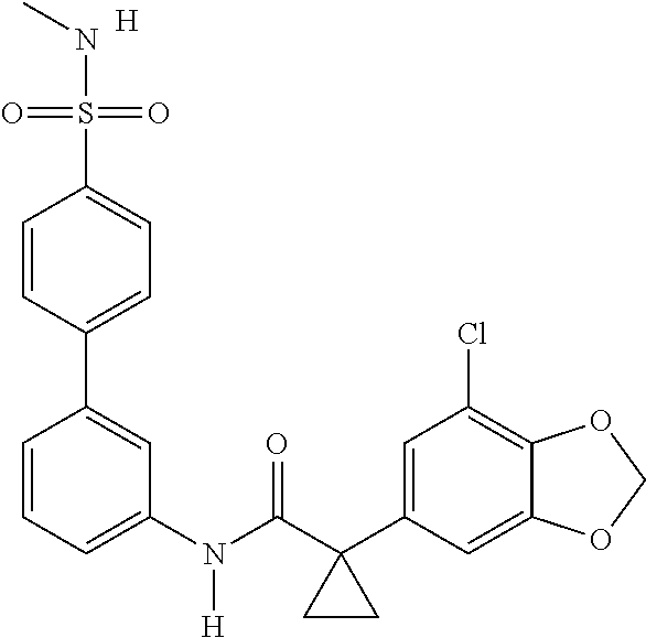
C1=CC=C(N([H])C(=O)C2(C3=CC(Cl)=C4C(=C3)OCO4)CC2)C=C1C1=CC=C(S(=O)(=O)NC)C=C1.[H]
